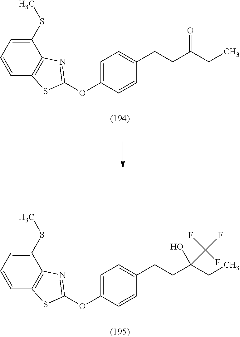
O(C1=CC=C(CCC(CC)(O)C(F)(F)F)C=C1)C1=NC2=C(S1)C=CC=C2SC.O(C1=CC=C(CCC(=O)CC)C=C1)C1=NC2=C(S1)C=CC=C2SC
